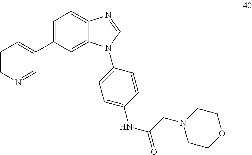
C1=C(C2=CC=CN=C2)C=C2C(=C1)N=CN2C1=CC=C(NC(=O)CN2CCOCC2)C=C1
